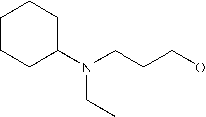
C(CCO)N(C1CCCCC1)CC
